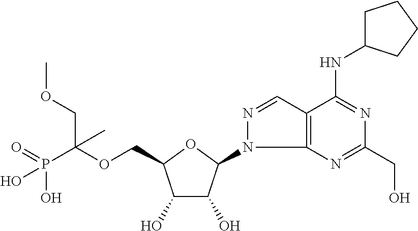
C1(O)C(O)C(N2N=CC3=C2N=C(CO)N=C3NC2CCCC2)OC1COC(P(=O)(O)O)(COC)C
